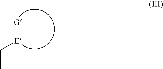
C([E][G])C
